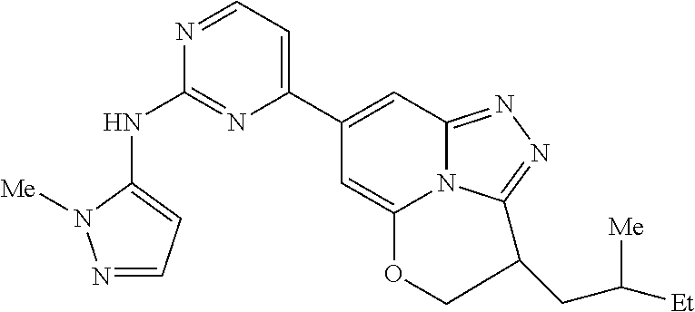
N1=CC=C(C2=CC3=NN=C4N3C(=C2)OCC4CC([Et])[Me])N=C1NC1=CC=NN1[Me]
